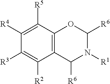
C12=C(C([R5])=C([R4])C([R3])=C1[R2])OC([R6])N([R1])C2[R6]
